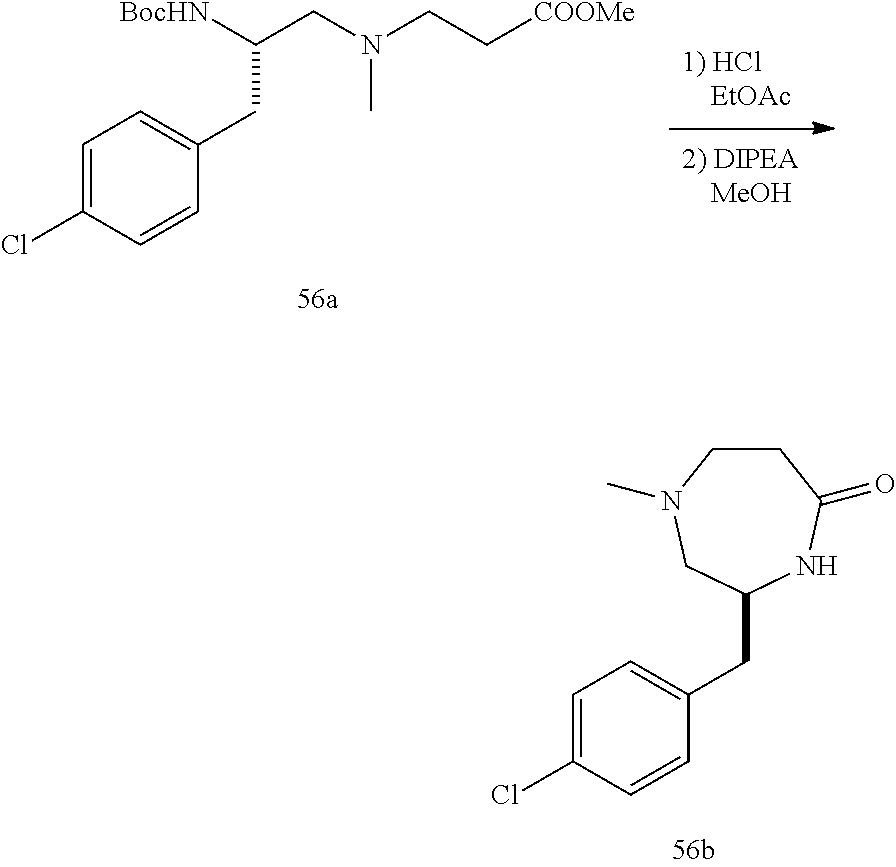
C1=C(Cl)C=CC(CC(CN(CC[COOMe])C)[BocHN])=C1.C1=C(Cl)C=CC(CC2NC(=O)CCN(C)C2)=C1
